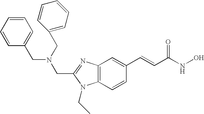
C(C1=NC2=C(C=CC(C=CC(NO)=O)=C2)N1CC)N(CC1=CC=CC=C1)CC1=CC=CC=C1
